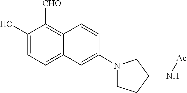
C1(O)=CC=C2C(=C1[CHO])C=CC(N1CCC(N[Ac])C1)=C2
